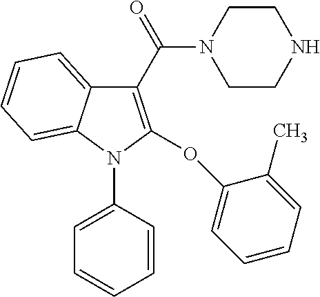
C1(C(=O)N2CCNCC2)=C(OC2=CC=CC=C2C)N(C2=CC=CC=C2)C2=CC=CC=C12
